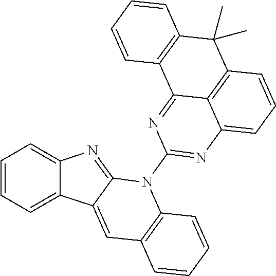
C1=CC=C2C(=C1)N=C1C2=CC2=C(N1C1=NC3=CC=CC4=C3C(=N1)C1=C(C4(C)C)C=CC=C1)C=CC=C2
